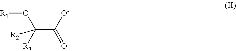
C(C([R3])(O[R1])[R2])([O-])=O
